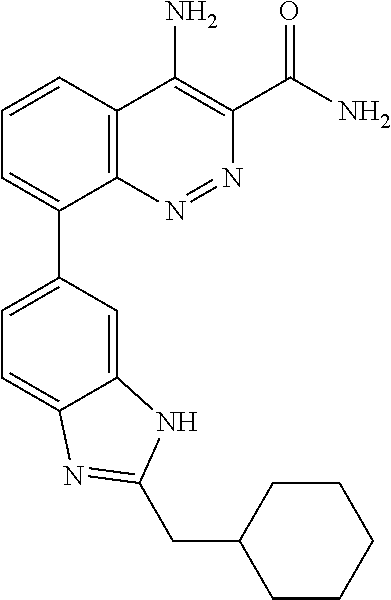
C1=CC2=C(C(C3=CC=C4C(=C3)NC(CC3CCCCC3)=N4)=C1)N=NC(C(N)=O)=C2N
